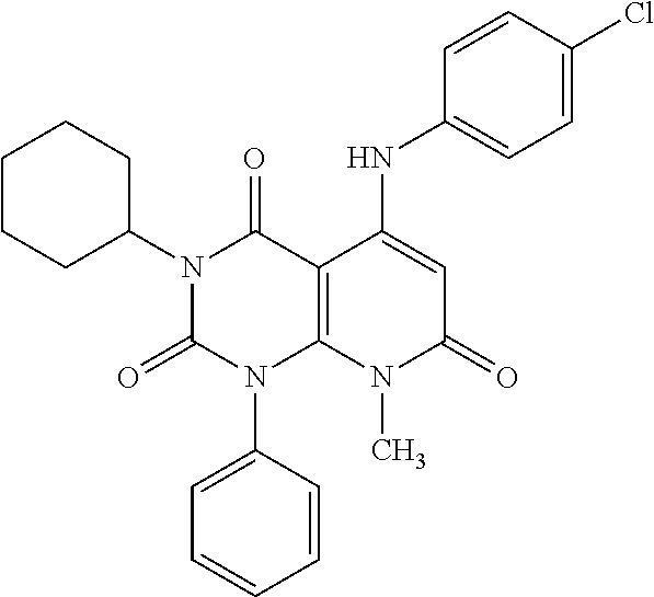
C1(N2C(=O)N(C3=CC=CC=C3)C3=C(C2=O)C(NC2=CC=C(Cl)C=C2)=CC(=O)N3C)CCCCC1
